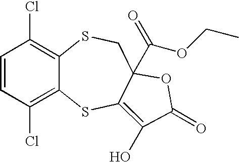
C1=CC(Cl)=C2C(=C1Cl)SCC1(C(OCC)=O)C(=C(O)C(=O)O1)S2
